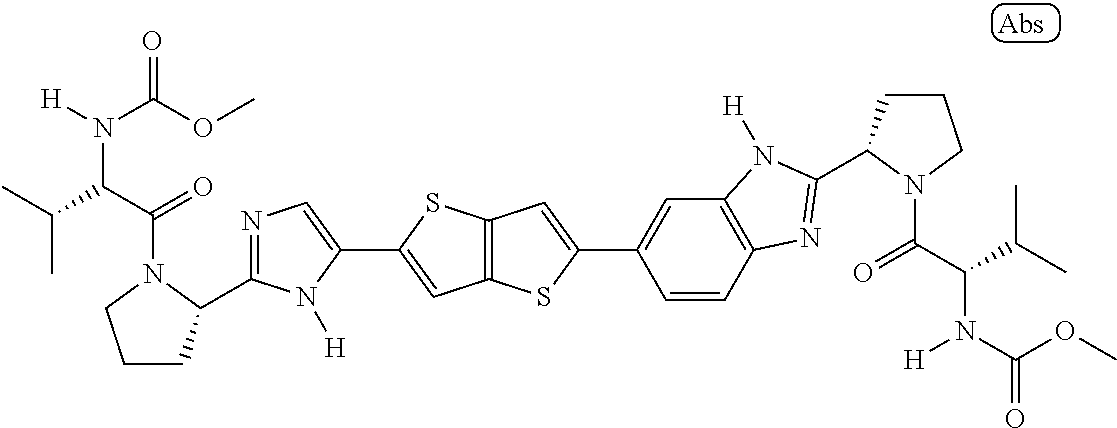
C12=C(SC(C3=CC4=C(C=C3)N=C(C3CCCN3C(C(N([H])C(=O)OC)C(C)C)=O)N4[H])=C1)C=C(C1=CN=C(C3CCCN3C(=O)C(N(C(=O)OC)[H])C(C)C)N1[H])S2
